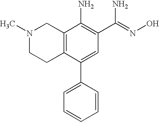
C12=C(C(C3=CC=CC=C3)=CC(C(=NO)N)=C1N)CCN(C)C2
